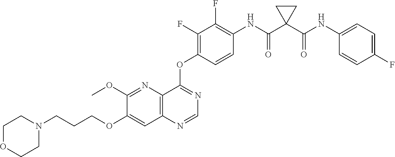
C1(OC)=NC2=C(C=C1OCCCN1CCOCC1)N=CN=C2OC1=C(F)C(F)=C(NC(C2(C(NC3=CC=C(F)C=C3)=O)CC2)=O)C=C1
